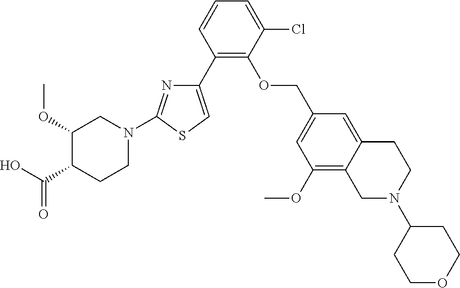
C1(C2=C(OCC3=CC(OC)=C4C(=C3)CCN(C3CCOCC3)C4)C(Cl)=CC=C2)=CSC(N2CC(OC)C(C(O)=O)CC2)=N1
